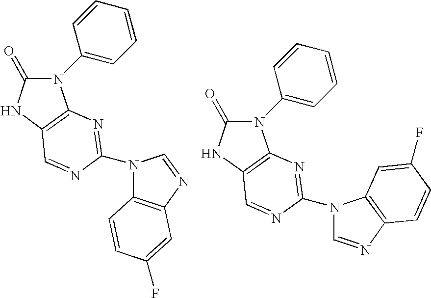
N1(C2=CC=CC=C2)C(=O)NC2=C1N=C(N1C3=C(N=C1)C=C(F)C=C3)N=C2.N1(C2=CC=CC=C2)C(=O)NC2=C1N=C(N1C=NC3=C1C=C(F)C=C3)N=C2
